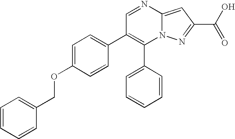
C1(C2=CC=CC=C2)=C(C2=CC=C(OCC3=CC=CC=C3)C=C2)C=NC2=CC(C(O)=O)=NN12
